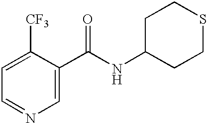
C1=C(C(NC2CCSCC2)=O)C([CF3])=CC=N1
